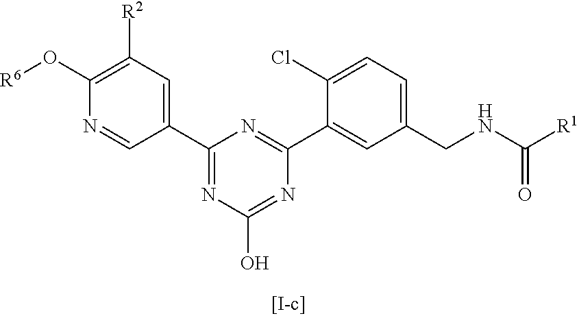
C1(C2=CC([R2])=C(O[R6])N=C2)=NC(O)=NC(C2=CC(CNC([R1])=O)=CC=C2Cl)=N1
